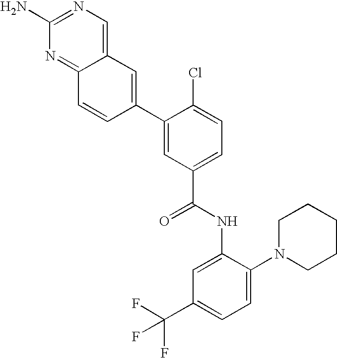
C12=NC(N)=NC=C1C=C(C1=CC(C(=O)NC3=CC(C(F)(F)F)=CC=C3N3CCCCC3)=CC=C1Cl)C=C2
